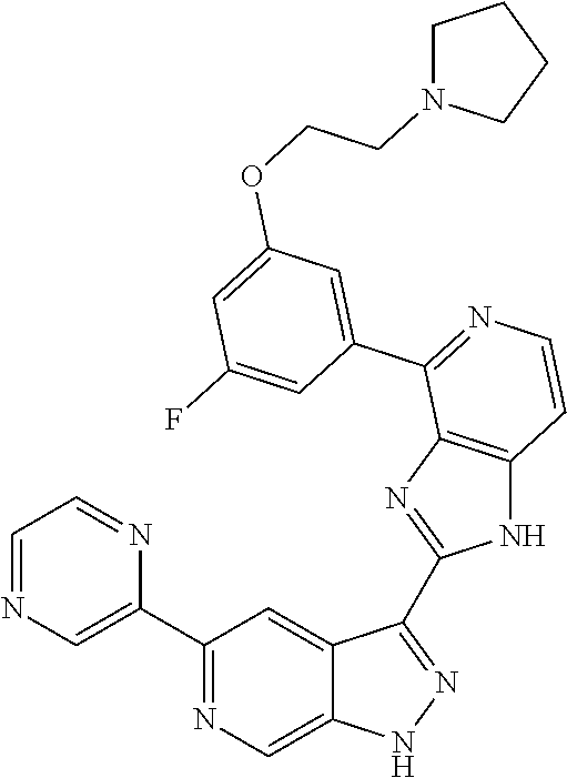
C1(C2=CN=CC=N2)=NC=C2C(=C1)C(C1=NC3=C(N1)C=CN=C3C1=CC(OCCN3CCCC3)=CC(F)=C1)=NN2
